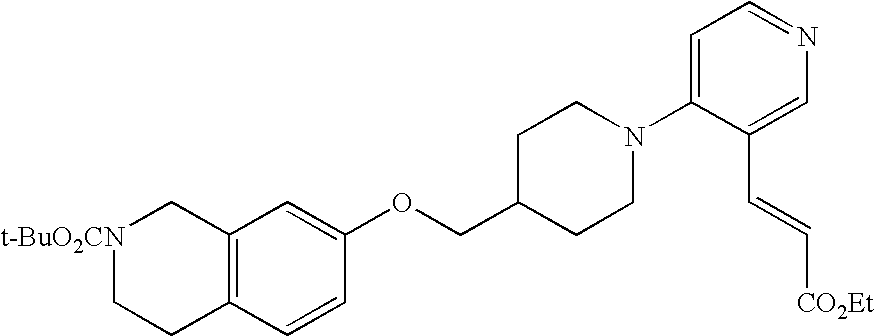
C12=C(C=CC(OCC3CCN(C4=CC=NC=C4C=C[CO2Et])CC3)=C1)CC[t-BuO2CN]C2
